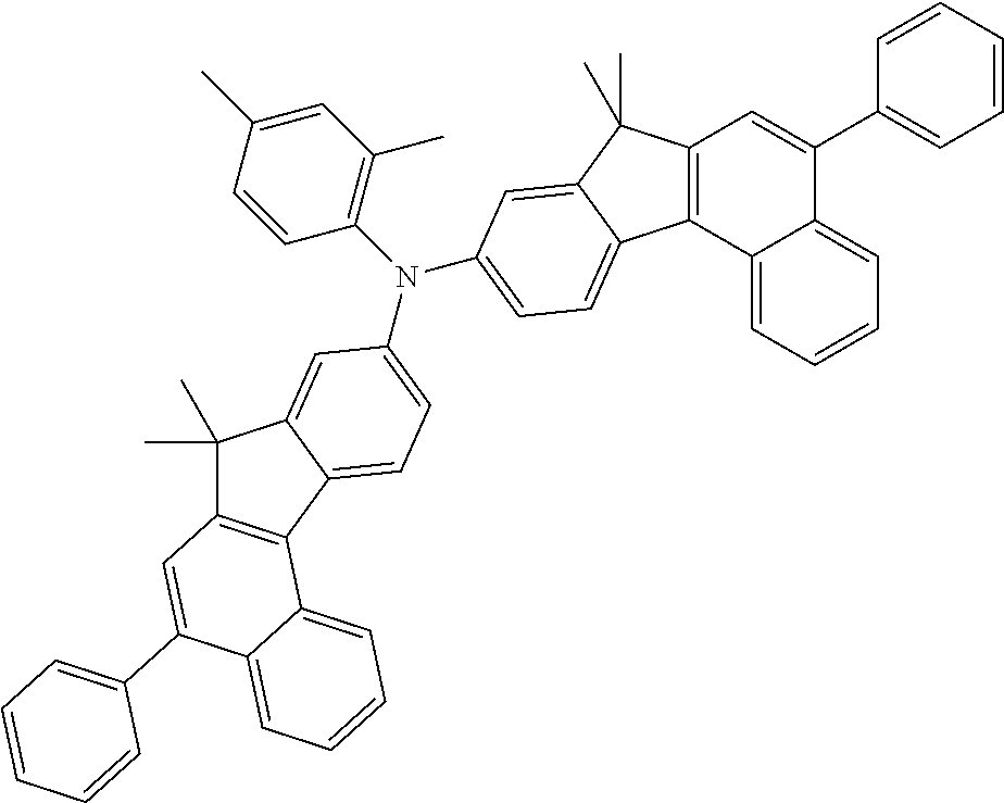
C1(C)(C)C2=C(C3=CC=C(N(C4=C(C)C=C(C)C=C4)C4=CC=C5C6=C(C=C(C7=CC=CC=C7)C7=CC=CC=C67)C(C)(C)C5=C4)C=C13)C1=CC=CC=C1C(C1=CC=CC=C1)=C2
